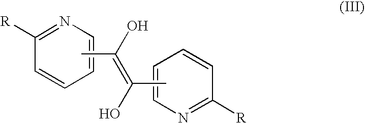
C1=CC([R])=NC=C1.CC(O)=C(O)C.N1=C([R])C=CC=C1
